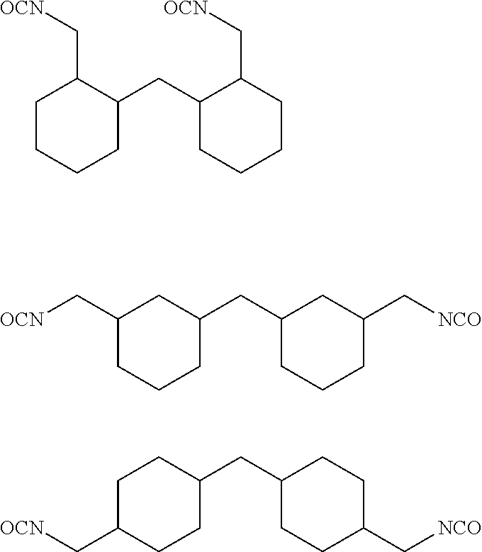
C1(CC2CCCCC2C[OCN])C(C[OCN])CCCC1.[OCN]CC1CC(CC2CC(C[NCO])CCC2)CCC1.C1CC(CC2CCC(C[NCO])CC2)CCC1C[OCN]
